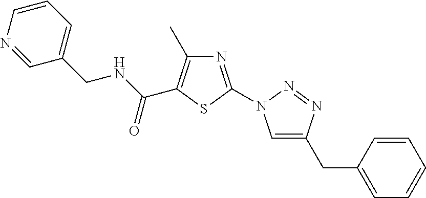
N1=C(N2C=C(CC3=CC=CC=C3)N=N2)SC(C(NCC2=CC=CN=C2)=O)=C1C
